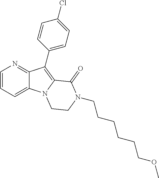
N1=C2C(=CC=C1)N1C(=C2C2=CC=C(Cl)C=C2)C(=O)N(CCCCCCOC)CC1
